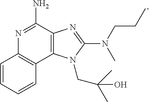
N1=C(N)C2=C(C3=C1C=CC=C3)N(CC(C)(O)C)C(N(C)CCC)=N2
